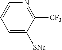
C1=C([SNa])C([CF3])=NC=C1
